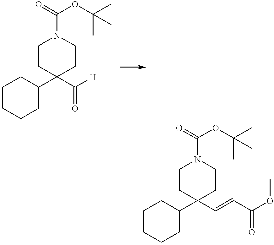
C1CCCC(C2(C([H])=O)CCN(C(=O)OC(C)(C)C)CC2)C1.C1CCCC(C2(C=CC(OC)=O)CCN(C(=O)OC(C)(C)C)CC2)C1
